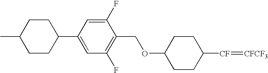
C1CC([CF]=[CFCF3])CCC1OCC1=C(F)C=C(C2CCC(C)CC2)C=C1F
